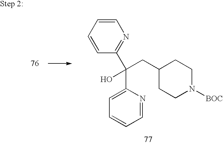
C1=CC=CC(C(C2=CC=CC=N2)(O)CC2CCN([BOC])CC2)=N1
